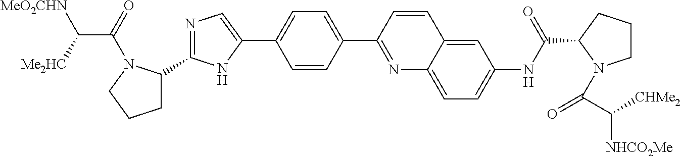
C1C(C2=NC=C(C3=CC=C(C4=NC5=CC=C(NC(=O)C6CCCN6C(C([CHMe2])[NHCO2Me])=O)C=C5C=C4)C=C3)N2)N(C(=O)C([Me2HC])[MeO2CHN])CC1
